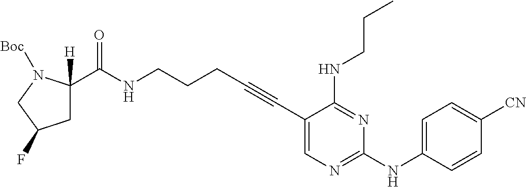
N(CCCC#CC1=CN=C(NC2=CC=C([CN])C=C2)N=C1NCCC)C(=O)C1([H])CC(F)CN1[Boc]
